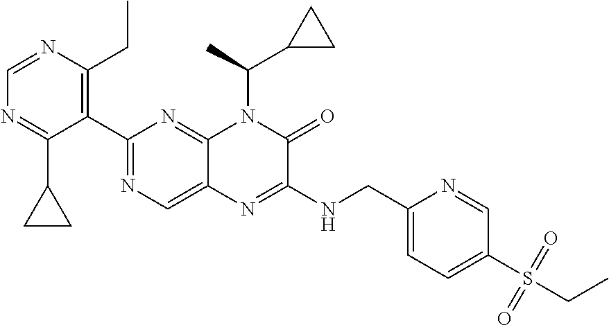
C1=NC(CC)=C(C2=NC=C3C(=N2)N(C(C2CC2)C)C(=O)C(NCC2=CC=C(S(=O)(=O)CC)C=N2)=N3)C(C2CC2)=N1
